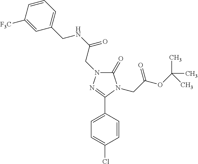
C1(C2=NN(CC(=O)NCC3=CC=CC([F3C])=C3)C(=O)N2CC(OC(C)(C)C)=O)=CC=C(Cl)C=C1
